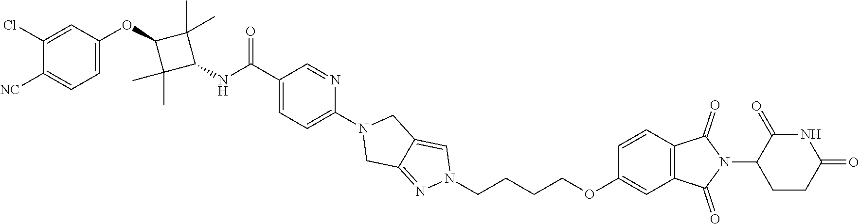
N1(C2=CC=C(C(NC3C(C)(C)C(OC4=CC=C([NC])C(Cl)=C4)C3(C)C)=O)C=N2)CC2=NN(CCCCOC3=CC4=C(C=C3)C(=O)N(C3CCC(=O)NC3=O)C4=O)C=C2C1
